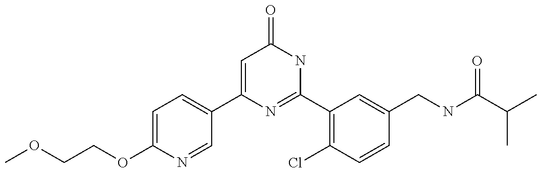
C(OC1=CC=C(C2=CC(=O)NC(C3=C(Cl)C=CC(CNC(C(C)C)=O)=C3)=N2)C=N1)COC
